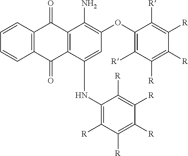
C1=CC2=C(C=C1)C(=O)C1=C(C2=O)C(N)=C(OC2=C([R])C([R])=C([R])C([R])=C2[R])C=C1NC1=C([R])C([R])=C([R])C([R])=C1[R]
